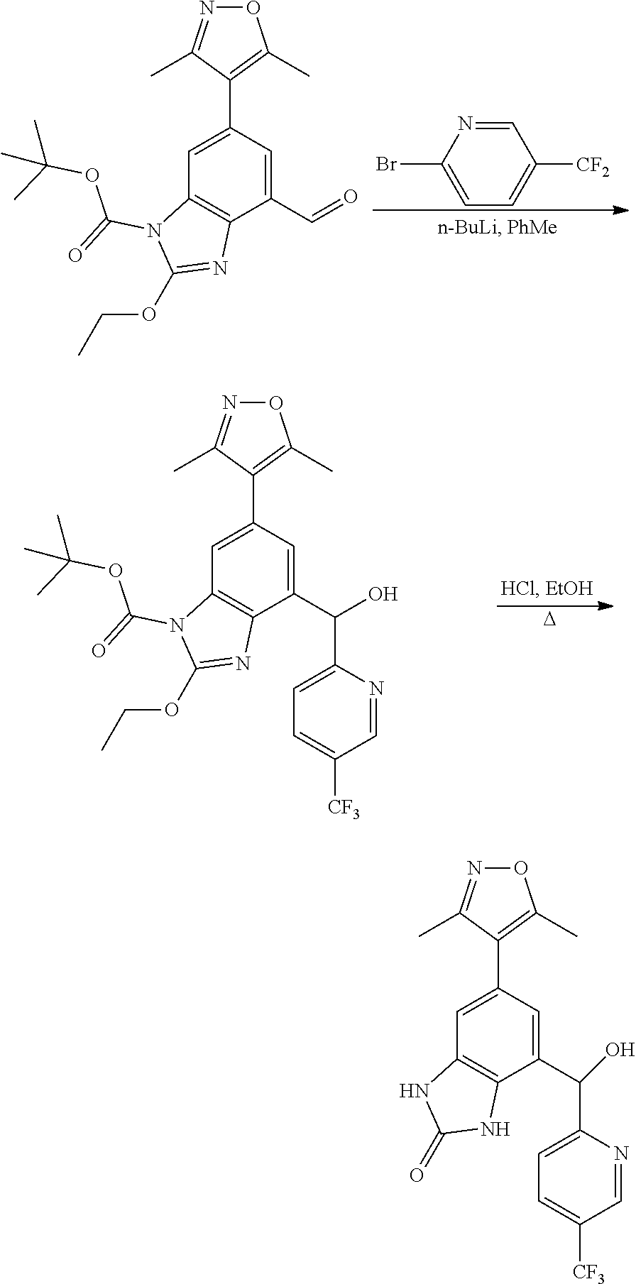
O1N=C(C)C(C2=CC3=C(C(C(C4=CC=C([CF3])C=N4)O)=C2)NC(=O)N3)=C1C.O1N=C(C)C(C2=CC3=C(C(C(C4=CC=C([CF3])C=N4)O)=C2)N=C(OCC)N3C(=O)OC(C)(C)C)=C1C.[D].O1N=C(C)C(C2=CC3=C(C(C=O)=C2)N=C(OCC)N3C(=O)OC(C)(C)C)=C1C.C1=NC(Br)=CC=C1[CF2]
